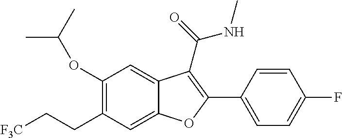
C1(OC(C)C)=C(CC[F3C])C=C2C(=C1)C(C(=O)NC)=C(C1=CC=C(F)C=C1)O2
